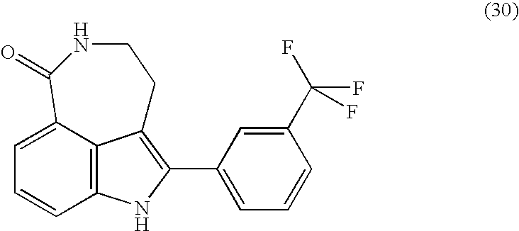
C12=C3C(=CC=C1)C(=O)NCCC3=C(C1=CC=CC(C(F)(F)F)=C1)N2
